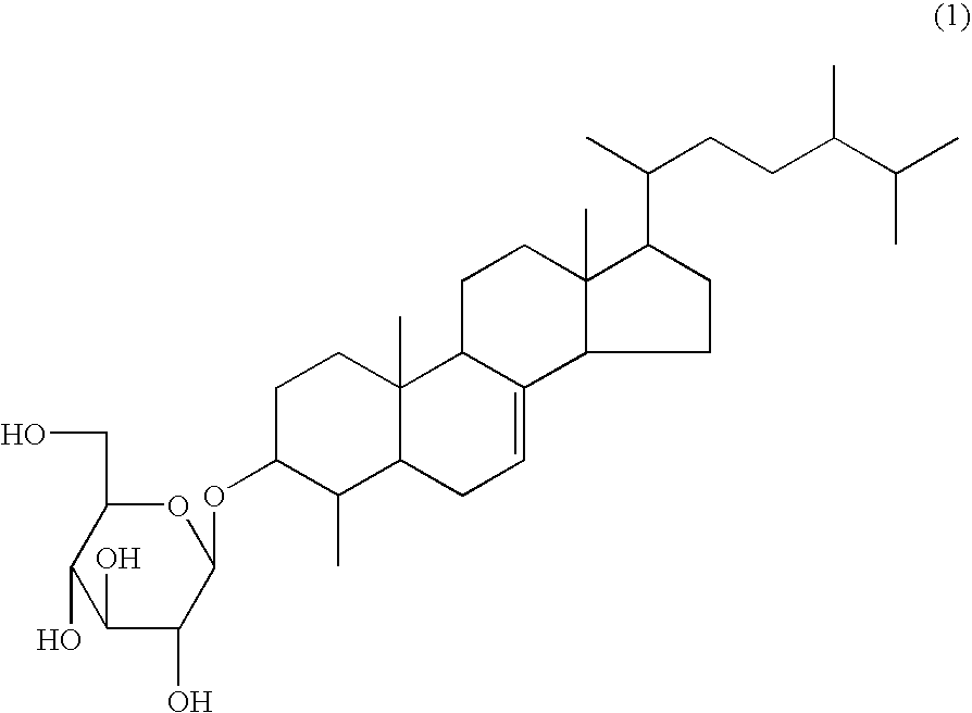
O1C(CO)C(O)C(O)C(O)C1OC1C(C)C2C(C)(CC1)C1C(=CC2)C2C(C)(CC1)C(C(CCC(C)C(C)C)C)CC2
